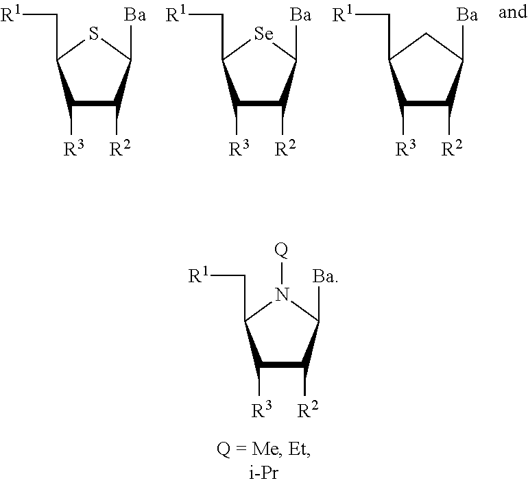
C1([R3])C([R2])C([Ba])SC1C[R1].C1([R3])C([R2])C([Ba])[Se]C1C[R1].C1([R3])C([R2])C([Ba])CC1C[R1].C1([R3])C([R2])C([Ba])N([Q])C1C[R1]
